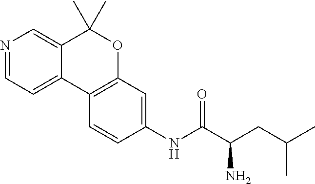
C12=CC=NC=C1C(C)(C)OC1=C2C=CC(NC(C(CC(C)C)N)=O)=C1
